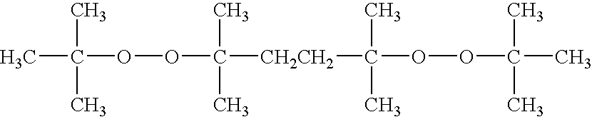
[CH2CH2](C(OOC(C)(C)C)(C)C)C(OOC(C)(C)C)(C)C
